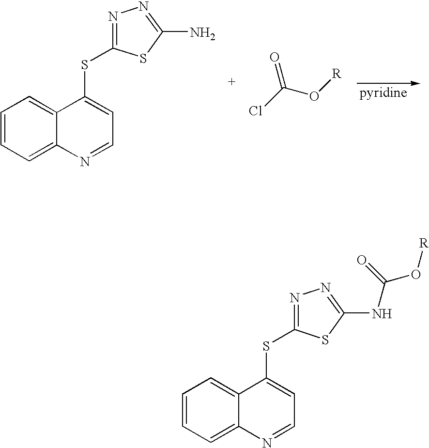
C12=CC=CC=C1N=CC=C2SC1=NN=C(N)S1.ClC(O[R])=O.C12=CC=CC=C1N=CC=C2SC1=NN=C(NC(O[R])=O)S1
